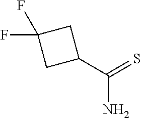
C1(C(=S)N)CC(F)(F)C1
